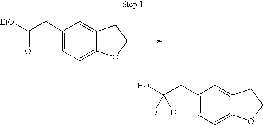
C1(CC([EtO])=O)=CC=C2C(=C1)CCO2.C1(CC(O)([D])[D])=CC=C2C(=C1)CCO2
